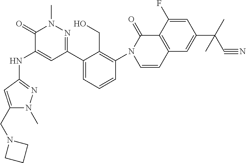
C1(C2=NN(C)C(=O)C(NC3=NN(C)C(CN4CCC4)=C3)=C2)=CC=CC(N2C=CC3=C(C2=O)C(F)=CC(C(C#N)(C)C)=C3)=C1CO
